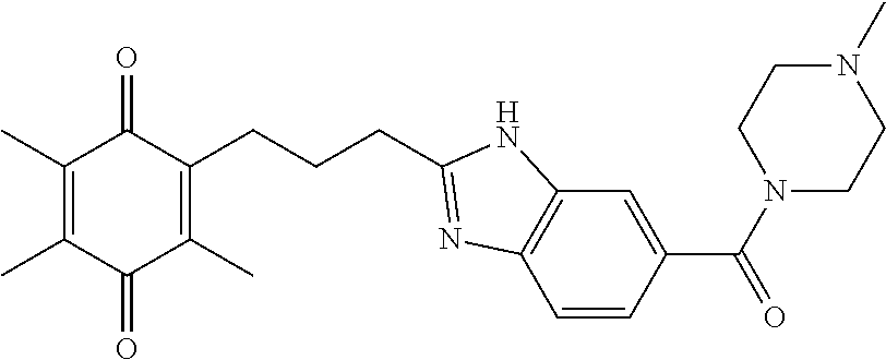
C1(C)=C(C)C(=O)C(C)=C(CCCC2=NC3=C(C=C(C(N4CCN(C)CC4)=O)C=C3)N2)C1=O
